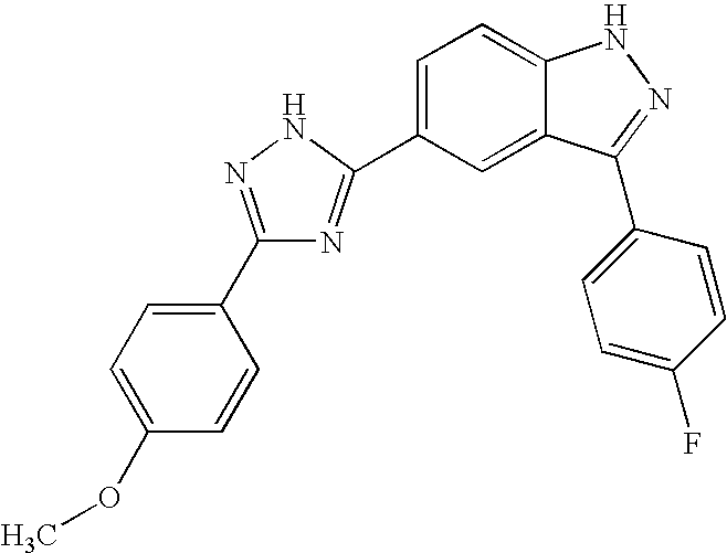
C1(C2=NNC(C3=CC=C4C(=C3)C(C3=CC=C(F)C=C3)=NN4)=N2)=CC=C(OC)C=C1
